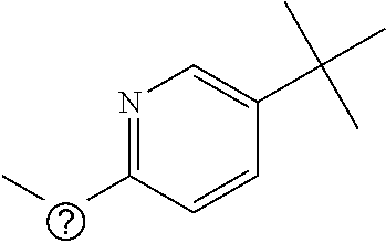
N1=C(CC)C=CC(C(C)(C)C)=C1
